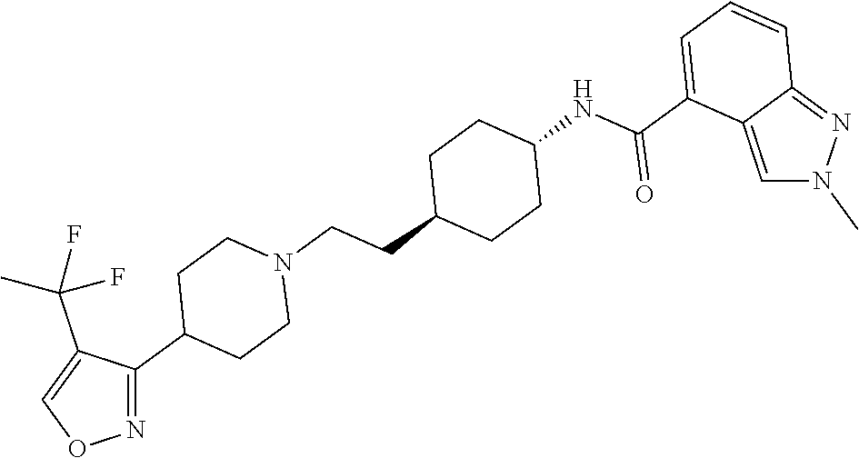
N1=C(C2CCN(CCC3CCC(NC(C4=CC=CC5=NN(C)C=C45)=O)CC3)CC2)C(C(F)(C)F)=CO1
